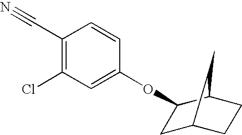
C1(OC2CC3CCC2C3)=CC(Cl)=C(C#N)C=C1
